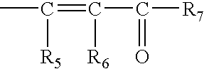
CC(=C([R6])C([R7])=O)[R5]
